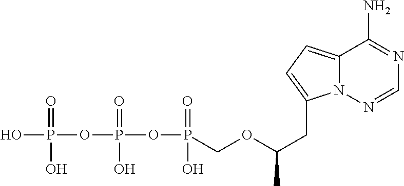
OP(OP(OP(=O)(O)COC(CC1=CC=C2N1N=CN=C2N)C)(=O)O)(=O)O
